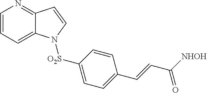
C1=CC=C2C(=N1)C=CN2[O2S]C1=CC=C(C=CC([NHOH])=O)C=C1
